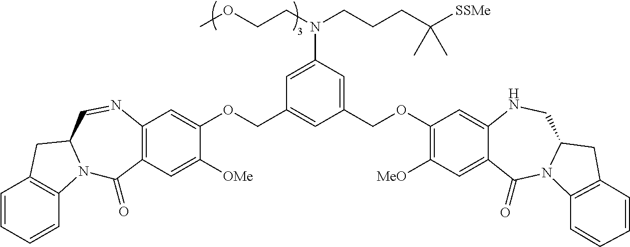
C1=CC=CC2=C1CC1N2C(=O)C2=C(N=C1)C=C(OCC1=CC(COC3=C([MeO])C=C4C(=C3)NCC3N(C4=O)C4=C(C3)C=CC=C4)=CC(N(CCCC([SSMe])(C)C)CCOC)=C1)C([OMe])=C2
